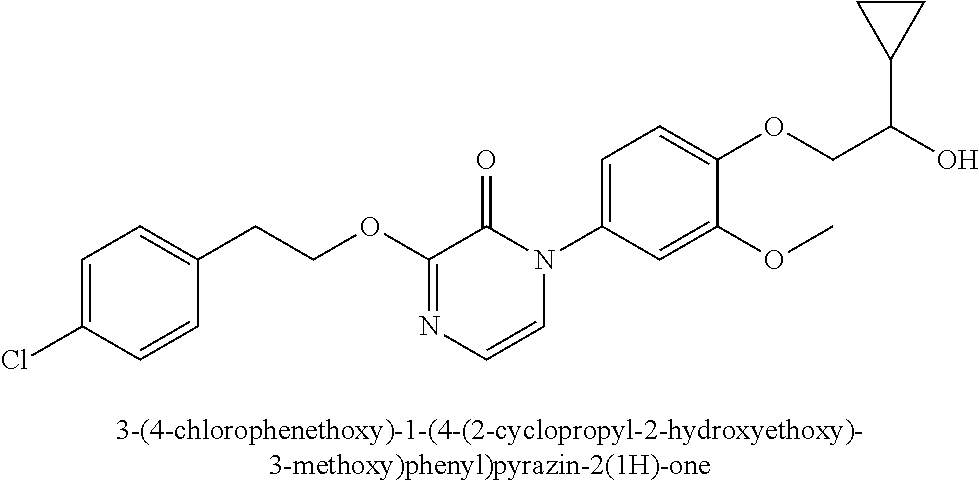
C1=C(Cl)C=CC(CCOC2=NC=CN(C3=CC=C(OCC(O)C4CC4)C(OC)=C3)C2=O)=C1
